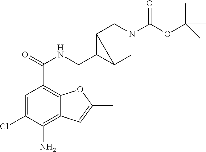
C1=C(Cl)C(N)=C2C(=C1C(NCC1C3CN(C(OC(C)(C)C)=O)CC13)=O)OC(C)=C2
